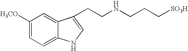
C(NCCC[SO3H])CC1=CNC2=CC=C([H3CO])C=C21
